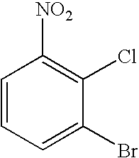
C1=CC=C(Br)C(Cl)=C1[NO2]
